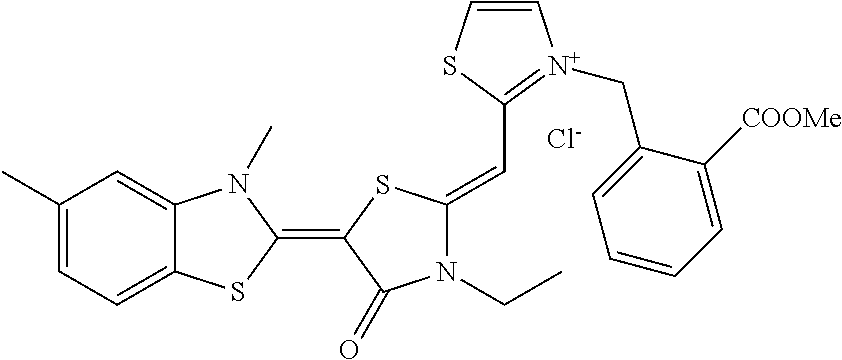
C1(C)=CC=C2C(=C1)N(C)C(=C1C(=O)N(CC)C(=CC3=[N+](CC4=CC=CC=C4[COOMe])C=CS3)S1)S2.[Cl-]
